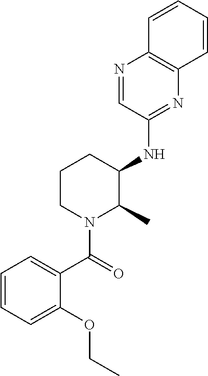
C1(NC2C(C)N(C(=O)C3=CC=CC=C3OCC)CCC2)=NC2=C(N=C1)C=CC=C2
